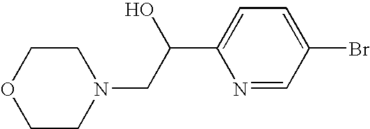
C1COCCN1CC(O)C1=CC=C(Br)C=N1
